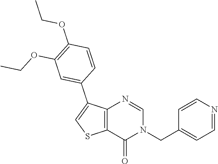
C1=NC=CC(CN2C=NC3=C(C2=O)SC=C3C2=CC(OCC)=C(OCC)C=C2)=C1
